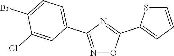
N1=C(C2=CC=C(Br)C(Cl)=C2)N=C(C2=CC=CS2)O1
